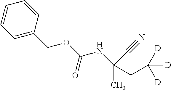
C1=C(COC(NC(CC([D])([D])[D])(C)C#N)=O)C=CC=C1
